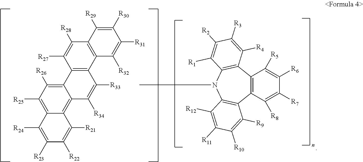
C12=C(C([R8])=C([R7])C([R6])=C1[R5])C1=C(N(C)C3=C2C([R4])=C([R3])C([R2])=C3[R1])C([R12])=C([R11])C([R10])=C1[R9].C1([R25])=C2C(=C3C(=C1[R26])C1=C(C([R33])=C3[R34])C3=C(C([R28])=C1[R27])C([R29])=C([R30])C([R31])=C3[R32])C([R21])=C([R22])C([R23])=C2[R24]
